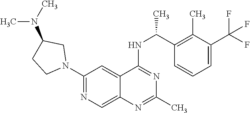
N1=C(NC(C2=C(C)C(C(F)(F)F)=CC=C2)C)C2=CC(N3CC(N(C)C)CC3)=NC=C2N=C1C
